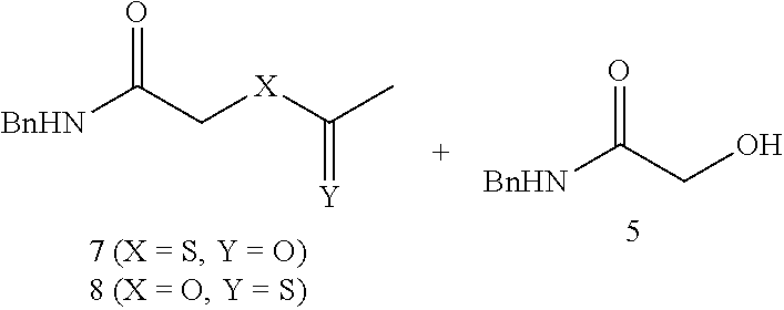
[BnHN]C(C[X]C(C)=[Y])=O.[BnHN]C(CO)=O
